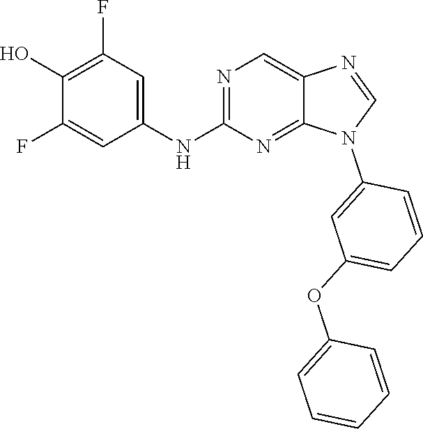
C1(O)=C(F)C=C(NC2=NC=C3C(=N2)N(C2=CC(OC4=CC=CC=C4)=CC=C2)C=N3)C=C1F
